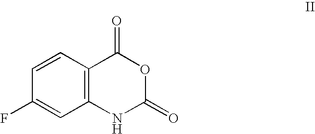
C1=CC(F)=CC2=C1C(=O)OC(=O)N2
